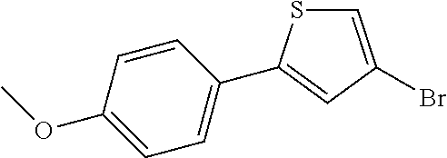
C1=C(Br)C=C(C2=CC=C(OC)C=C2)S1
